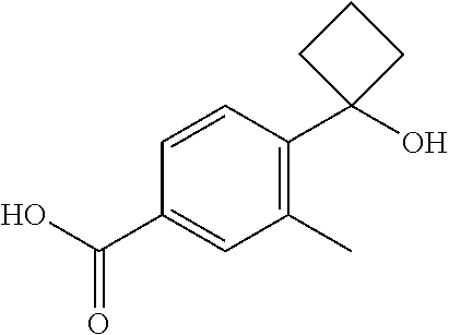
C1(C(O)=O)=CC(C)=C(C2(O)CCC2)C=C1
